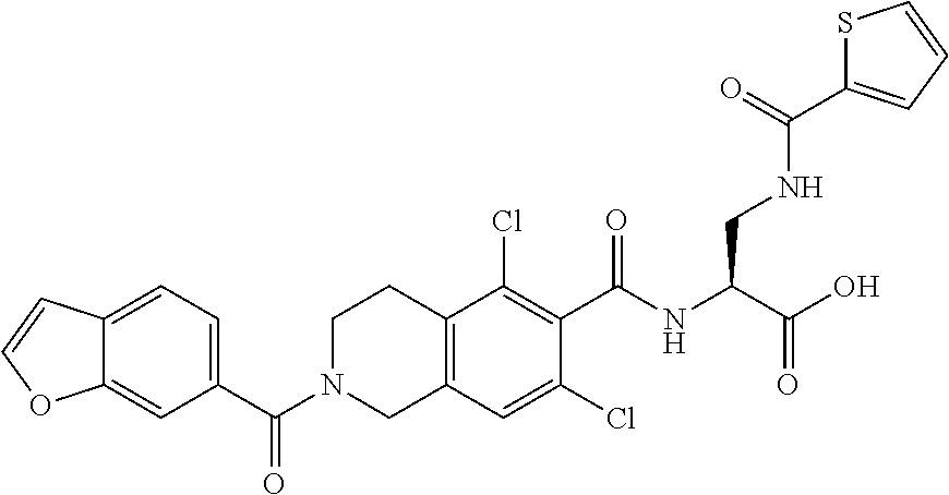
C1=C2C(=CC(C(N3CC4=C(CC3)C(Cl)=C(C(NC(C(O)=O)CNC(C3=CC=CS3)=O)=O)C(Cl)=C4)=O)=C1)OC=C2
